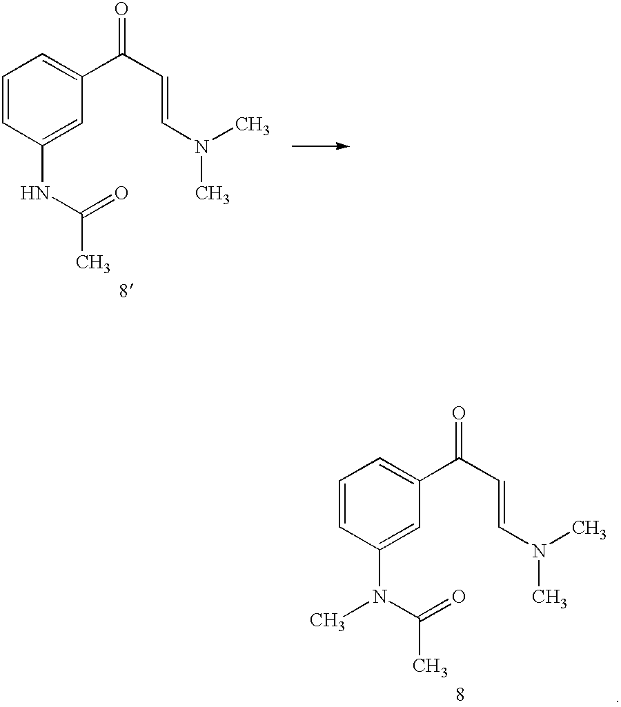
C1=CC(NC(=O)C)=CC(C(C=CN(C)C)=O)=C1.C1=CC(N(C(=O)C)C)=CC(C(C=CN(C)C)=O)=C1
